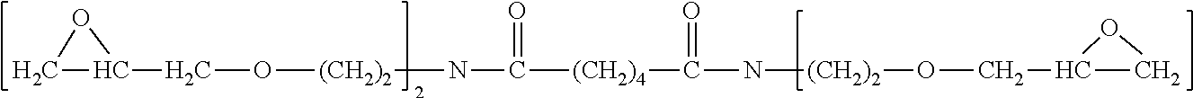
C1C(CO[(CH2)2]NC([(CH2)4]C(N[(CH2)2]OCC2CO2)=O)=O)O1
